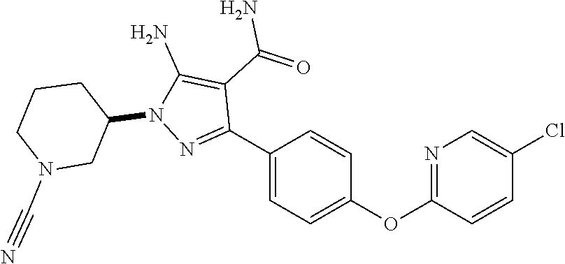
C1=C(C2=NN(C3CCCN(C#N)C3)C(N)=C2C(=O)N)C=CC(OC2=NC=C(Cl)C=C2)=C1
